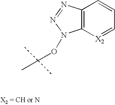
C12=C([X2]=CC=C1)N(OC(C)(C)C)N=N2
